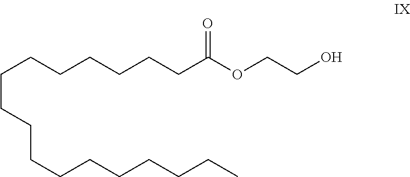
C(CCCCCCC(OCCO)=O)CCCCCCCCCC
